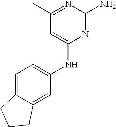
C1(C)=NC(N)=NC(NC2=CC=C3C(=C2)CCC3)=C1
